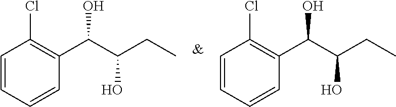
C1=CC=CC(C(C(CC)O)O)=C1Cl.C1=CC=CC(C(C(CC)O)O)=C1Cl
